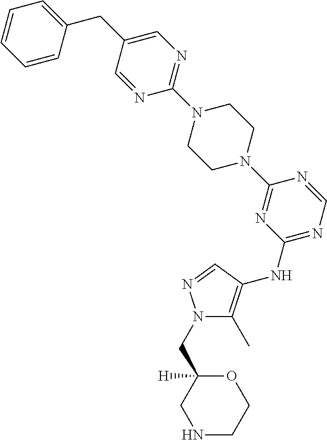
C1(N2CCN(C3=NC(NC4=C(C)N(CC5([H])CNCCO5)N=C4)=NC=N3)CC2)=NC=C(CC2=CC=CC=C2)C=N1
